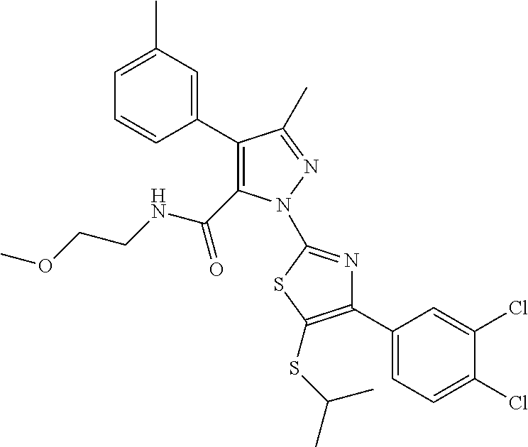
C1(C2=CC(C)=CC=C2)=C(C(=O)NCCOC)N(C2=NC(C3=CC=C(Cl)C(Cl)=C3)=C(SC(C)C)S2)N=C1C
